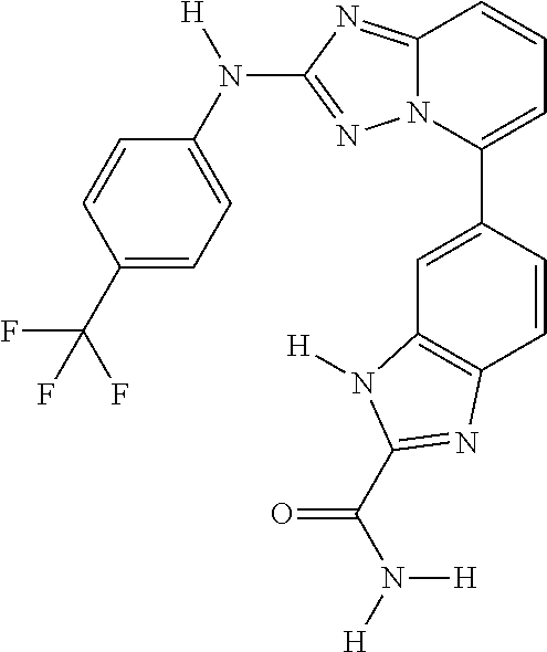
C1=CC(C(F)(F)F)=CC=C1N([H])C1=NN2C(=N1)C=CC=C2C1=CC2=C(C=C1)N=C(C(=O)N([H])[H])N2[H]
